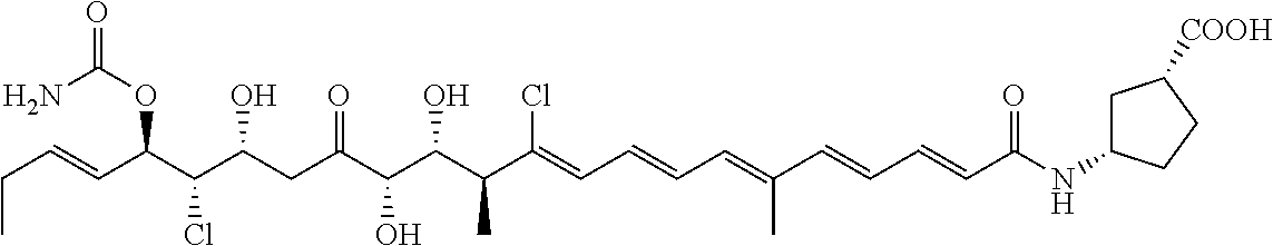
CCC=CC(C(C(CC(C(C(C(C(=CC=CC=C(C=CC=CC(NC1CC([COOH])CC1)=O)C)Cl)C)O)O)=O)O)Cl)OC(=O)N
